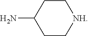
C1CC(N)CC[NH]1
